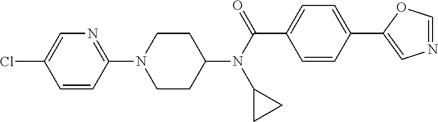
C1CC(N(C(C2=CC=C(C3=CN=CO3)C=C2)=O)C2CC2)CCN1C1=NC=C(Cl)C=C1
